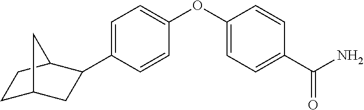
C1=C(C2CC3CCC2C3)C=CC(OC2=CC=C(C(N)=O)C=C2)=C1
